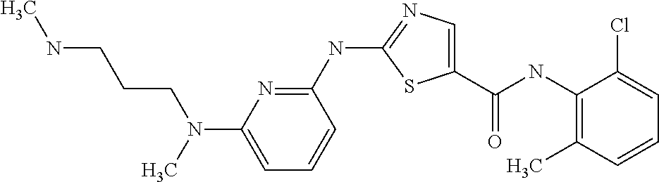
C1(NC(C2=CN=C(NC3=NC(N(CCCNC)C)=CC=C3)S2)=O)=C(C)C=CC=C1Cl
